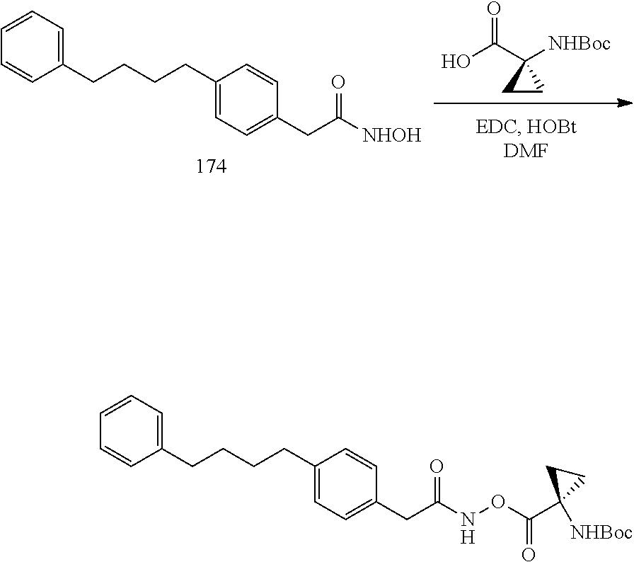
C1=C(CCCCC2=CC=CC=C2)C=CC(CC([NHOH])=O)=C1.C1CC1(C(O)=O)[NHBoc].C1=C(CCCCC2=CC=CC=C2)C=CC(CC(NOC(C2([NHBoc])CC2)=O)=O)=C1
